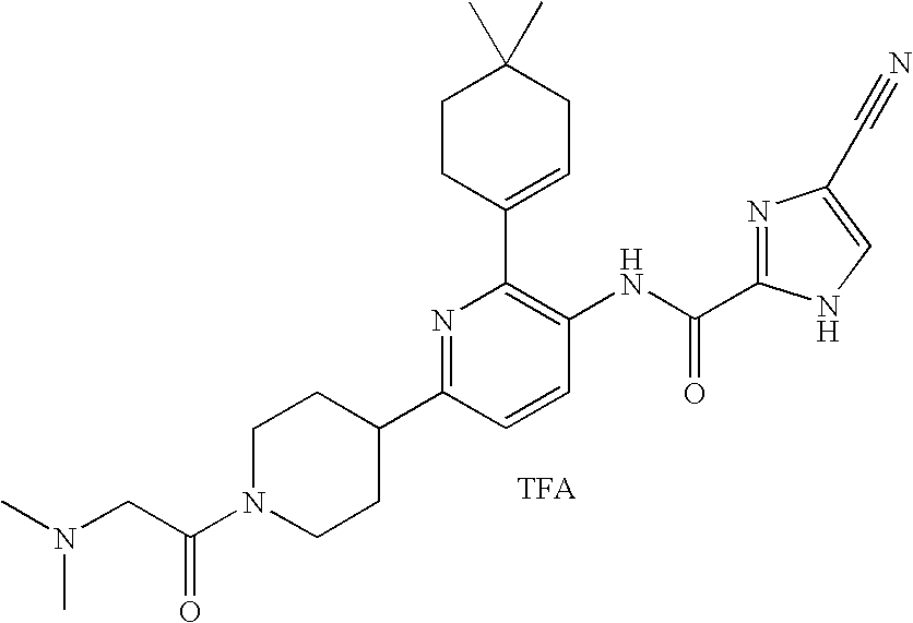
N1=C(C2CCN(C(CN(C)C)=O)CC2)C=CC(NC(C2=NC(C#N)=CN2)=O)=C1C1=CCC(C)(C)CC1.[TFA]
